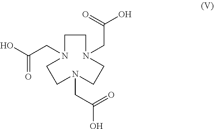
C1N(CC(O)=O)CCN(CC(O)=O)CCN(CC(O)=O)C1
